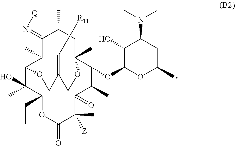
C1(O)C(OC2C(C)C(=O)C(C)([Z])C(=O)OC(CC)C(O)(C)C3C(C)C(=N[Q])C(C)CC2(C)OCC(=C[R11])CO3)OC(C)CC1N(C)C
